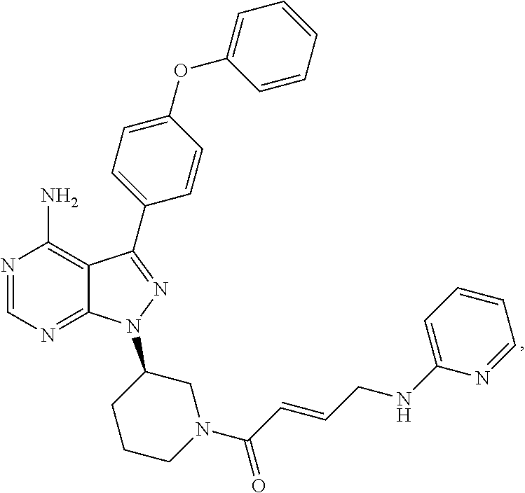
N1=CN=C2C(=C1N)C(C1=CC=C(OC3=CC=CC=C3)C=C1)=NN2C1CCCN(C(C=CCNC2=CC=CC=N2)=O)C1
